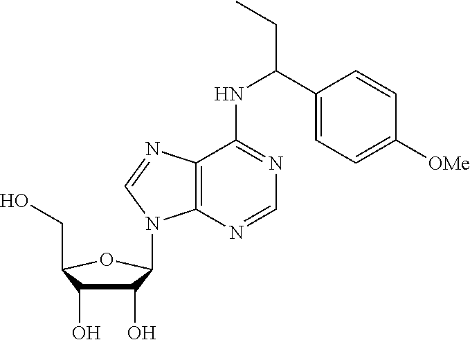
C1(O)C(O)C(CO)OC1N1C2=C(N=C1)C(NC(C1=CC=C([OMe])C=C1)CC)=NC=N2
